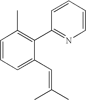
C1=CC=C(C=C(C)C)C(C2=NC=CC=C2)=C1C
